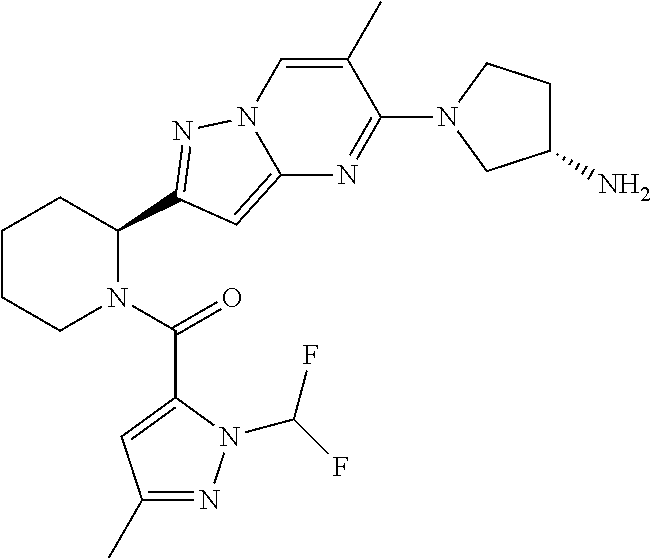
C1CCN(C(=O)C2=CC(C)=NN2C(F)F)C(C2=NN3C=C(C)C(N4CC(N)CC4)=NC3=C2)C1
